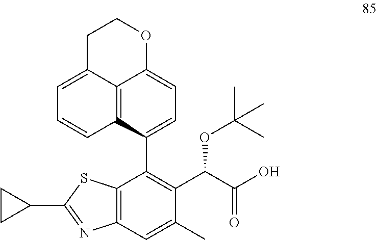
C12=C3C(C4=C(C(C(O)=O)OC(C)(C)C)C(C)=CC5=C4SC(C4CC4)=N5)=CC=C1OCCC2=CC=C3
